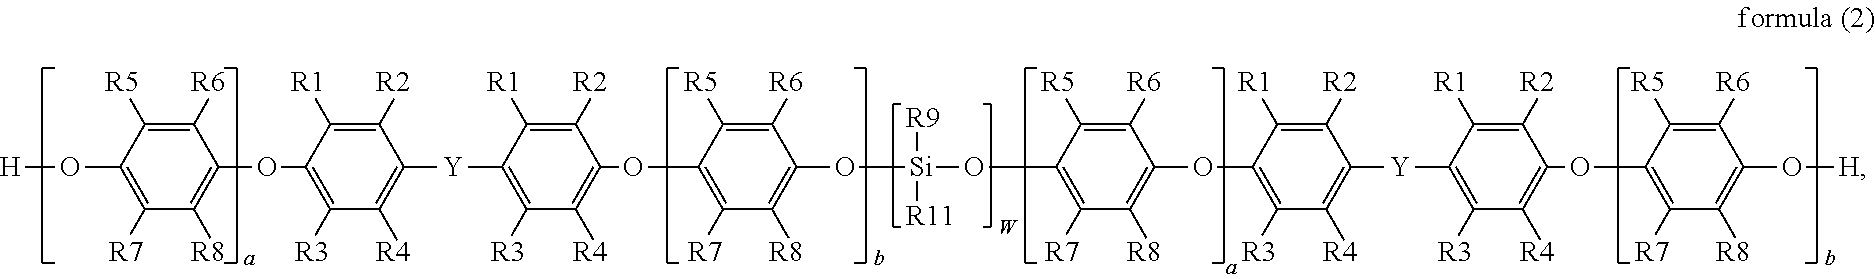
[W].C1([R6])=C([R5])C(O[H])=C([R7])C([R8])=C1OC1=C([R3])C([R4])=C([Y]C2=C([R3])C([R4])=C(OC3=C([R7])C([R8])=C(O[Si]([R9])([R11])OC4=C([R7])C([R8])=C(OC5=C([R3])C([R4])=C([Y]C6=C([R3])C([R4])=C(OC7=C([R7])C([R8])=C(O[H])C([R6])=C7[R5])C([R2])=C6[R1])C([R2])=C5[R1])C([R6])=C4[R5])C([R6])=C3[R5])C([R2])=C2[R1])C([R2])=C1[R1]
